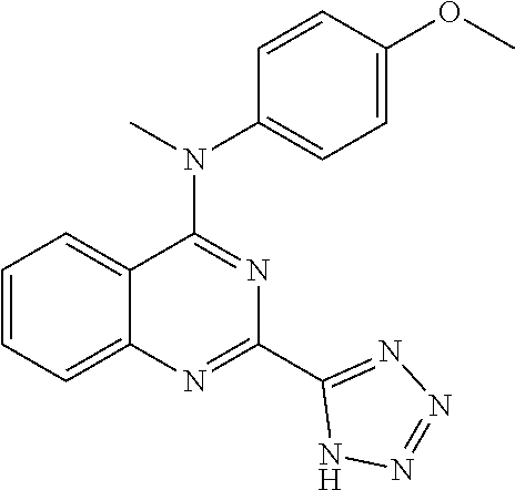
C1=CC=C2C(=C1)C(N(C)C1=CC=C(OC)C=C1)=NC(C1=NN=NN1)=N2
